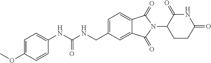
C1=C(OC)C=CC(NC(NCC2=CC=C3C(=C2)C(=O)N(C2C(=O)NC(=O)CC2)C3=O)=O)=C1
